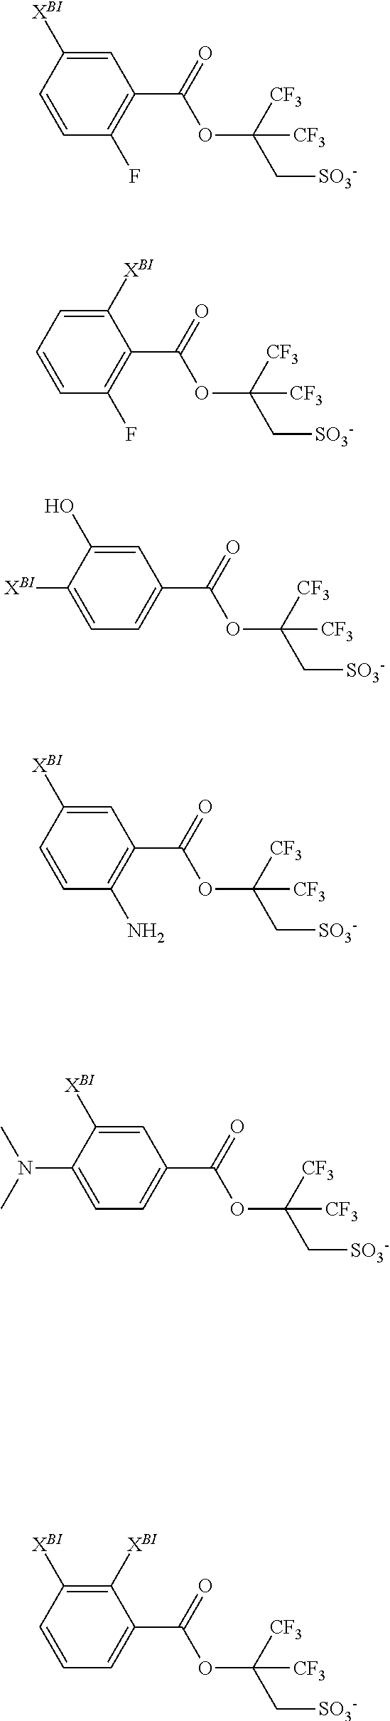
C1=C([XBI])C=CC(F)=C1C(=O)OC(C[SO3-])([CF3])[CF3].C1=C(O)C([XBI])=CC=C1C(=O)OC(C[SO3-])([CF3])[CF3].C1=C([XBI])C(N(C)C)=CC=C1C(=O)OC(C[SO3-])([CF3])[CF3].C1([XBI])=C([XBI])C=CC=C1C(=O)OC(C[SO3-])([CF3])[CF3].C1([XBI])=CC=CC(F)=C1C(=O)OC(C[SO3-])([CF3])[CF3].C1=C([XBI])C=CC(N)=C1C(=O)OC(C[SO3-])([CF3])[CF3]
